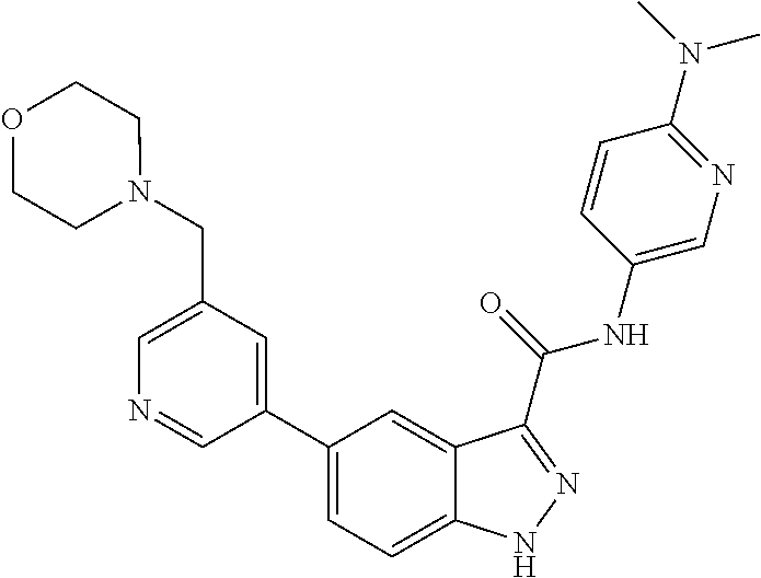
C1(CN2CCOCC2)=CN=CC(C2=CC=C3C(=C2)C(C(NC2=CN=C(N(C)C)C=C2)=O)=NN3)=C1
